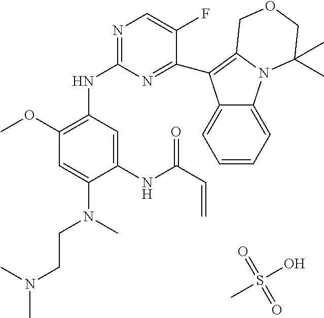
N1=C(NC2=C(OC)C=C(N(C)CCN(C)C)C(NC(C=C)=O)=C2)N=C(C2=C3N(C4=CC=CC=C42)C(C)(C)COC3)C(F)=C1.O=S(=O)(O)C
